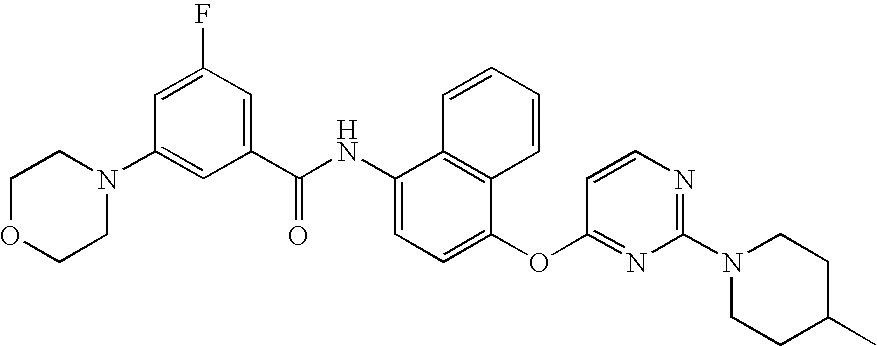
C1OCCN(C2=CC(C(NC3=CC=C(OC4=NC(N5CCC(C)CC5)=NC=C4)C4=C3C=CC=C4)=O)=CC(F)=C2)C1
